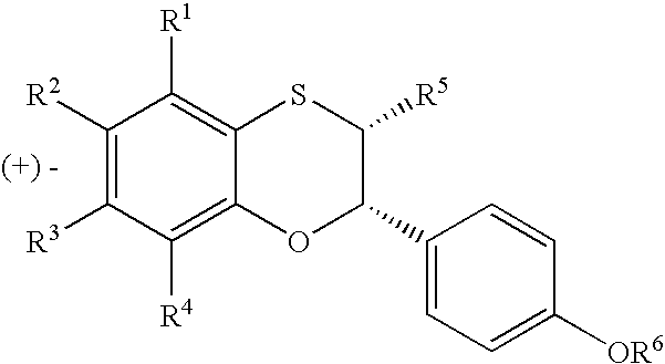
C1([R2])=C([R3])C([R4])=C2C(=C1[R1])SC([R5])C(C1=CC=C([OR6])C=C1)O2
